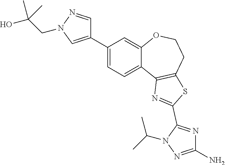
C1(N)=NN(C(C)C)C(C2=NC3=C(CCOC4=CC(C5=CN(CC(O)(C)C)N=C5)=CC=C43)S2)=N1
